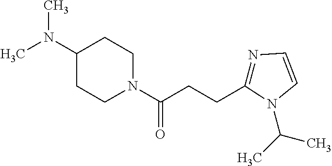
N1=C(CCC(N2CCC(N(C)C)CC2)=O)N(C(C)C)C=C1
